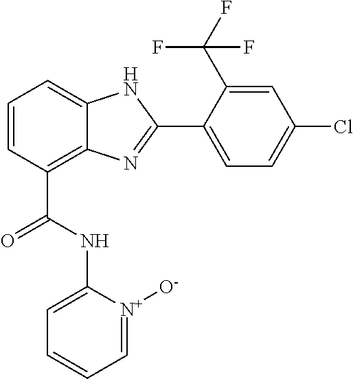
C1=CC(C(=O)NC2=CC=CC=[N+]2[O-])=C2C(=C1)NC(C1=CC=C(Cl)C=C1C(F)(F)F)=N2
